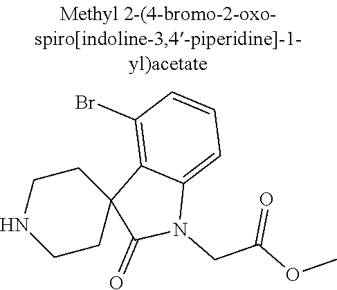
C12=C(Br)C=CC=C1N(CC(OC)=O)C(=O)C21CCNCC1
